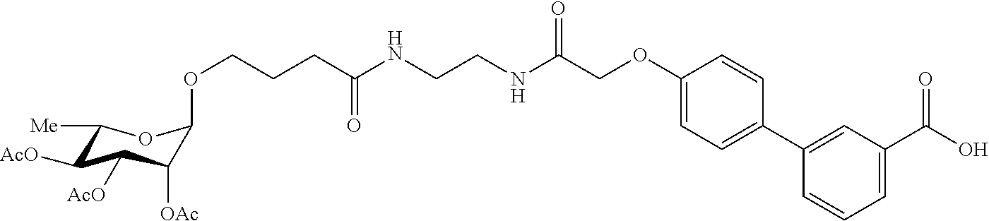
C1(OCC(NCCNC(CCCOC2C([OAc])C([AcO])C([AcO])C([Me])O2)=O)=O)=CC=C(C2=CC(C(O)=O)=CC=C2)C=C1
